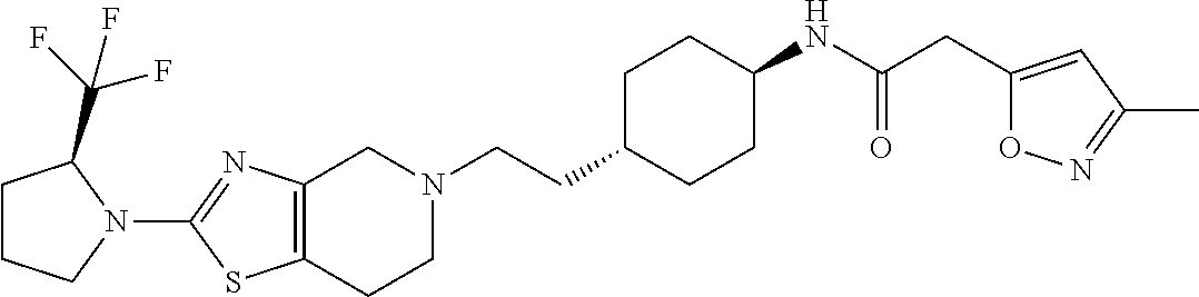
C(CC1CCC(NC(CC2=CC(C)=NO2)=O)CC1)N1CC2=C(CC1)SC(N1CCCC1C(F)(F)F)=N2
